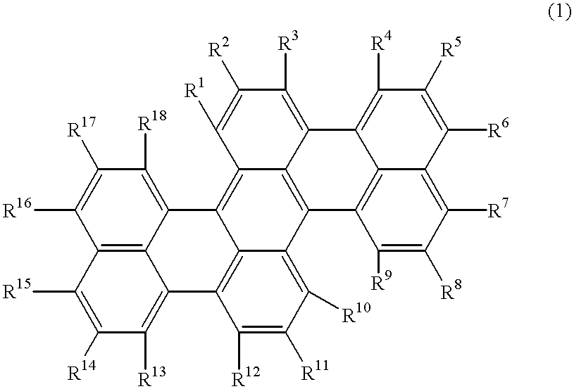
C12=C3C(=C([R18])C([R17])=C1[R16])C1=C4C5=C(C6=C([R10])C([R11])=C([R12])C(=C16)C3=C([R13])C([R14])=C2[R15])C1=C2C(=C([R4])C([R5])=C([R6])C2=C([R7])C([R8])=C1[R9])C5=C([R3])C([R2])=C4[R1]
